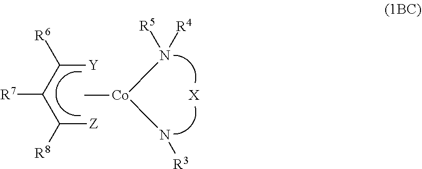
N([R4])([R5])[Co](N[R3])C.[X].C([Z])(C(C([Y])[R6])[R7])[R8]
